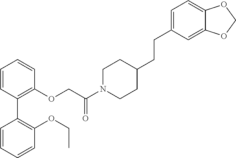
C1=CC=CC(OCC)=C1C1=C(OCC(N2CCC(CCC3=CC=C4C(=C3)OCO4)CC2)=O)C=CC=C1
